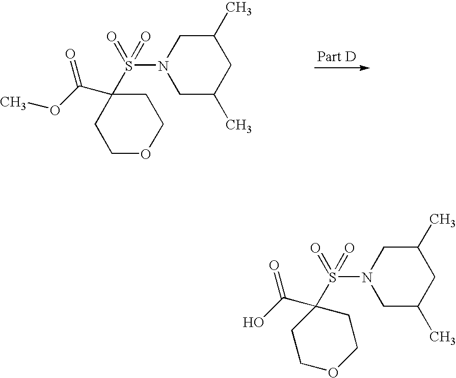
N1(S(C2(C(OC)=O)CCOCC2)(=O)=O)CC(C)CC(C)C1.N1(S(C2(C(O)=O)CCOCC2)(=O)=O)CC(C)CC(C)C1
